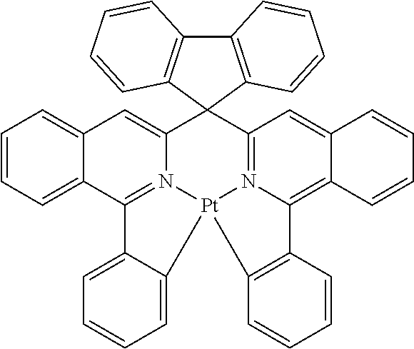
C12=CC=CC=C1C1=N3C(=C2)C2(C4=N5C(=C6C(=C4)C=CC=C6)C4=C([Pt]35C3=CC=CC=C13)C=CC=C4)C1=C(C3=C2C=CC=C3)C=CC=C1
